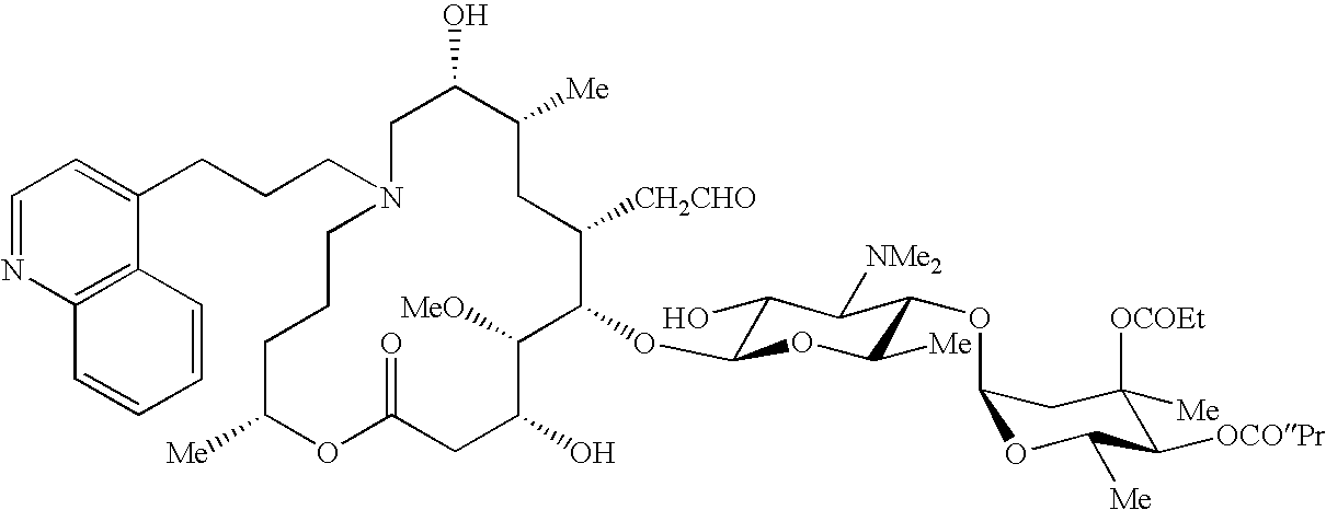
C1C(O)C([Me])CC([CH2CHO])C(OC2C(O)C([NMe2])C(OC3OC([Me])C([OCOPr])C([OCOEt])([Me])C3)C([Me])O2)C([MeO])C(O)CC(=O)OC([Me])CCCN1CCCC1=CC=NC2=C1C=CC=C2
